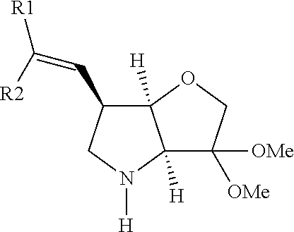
C12([H])C([OMe])([OMe])COC1([H])C(C=C([R1])[R2])CN2[H]
